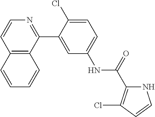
C12=C(C(C3=CC(NC(=O)C4=C(Cl)C=CN4)=CC=C3Cl)=NC=C1)C=CC=C2
